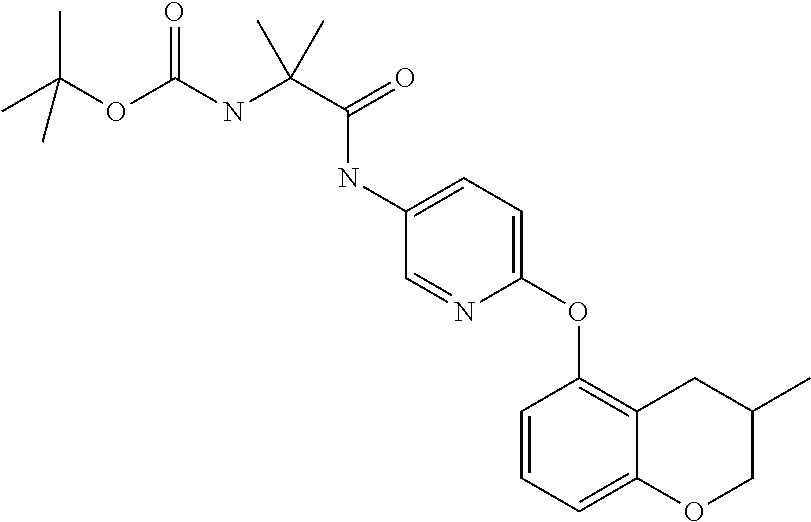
C1(OC2=C3C(=CC=C2)OCC(C)C3)=CC=C(NC(C(NC(OC(C)(C)C)=O)(C)C)=O)C=N1
